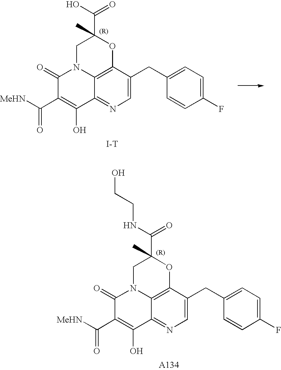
C1=C(CC2=CC=C(F)C=C2)C2=C3C(=N1)C(O)=C(C([MeHN])=O)C(=O)N3CC(C(O)=O)(C)O2.[I-T].C1=C(CC2=CC=C(F)C=C2)C2=C3C(=N1)C(O)=C(C([MeHN])=O)C(=O)N3CC(C(NCCO)=O)(C)O2.[A134]
